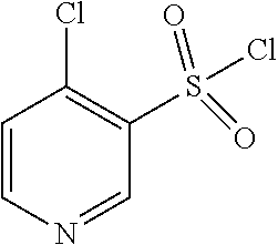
C1=CN=CC(S(Cl)(=O)=O)=C1Cl
